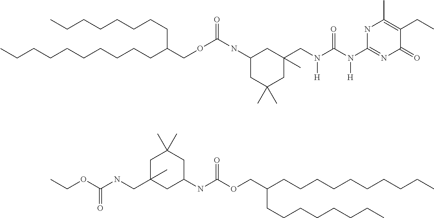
N(C(N(CC1(C)CC(NC(OCC(CCCCCCCC)CCCCCCCCCC)=O)CC(C)(C)C1)[H])=O)([H])C1=NC(=O)C(CC)=C(C)N1.C(C(CCCCCCCC)CCCCCCCCCC)OC(=O)NC1CC(CNC(OCC)=O)(C)CC(C)(C)C1
